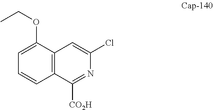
C1(OCC)=CC=CC2=C1C=C(Cl)N=C2[CO2H]
